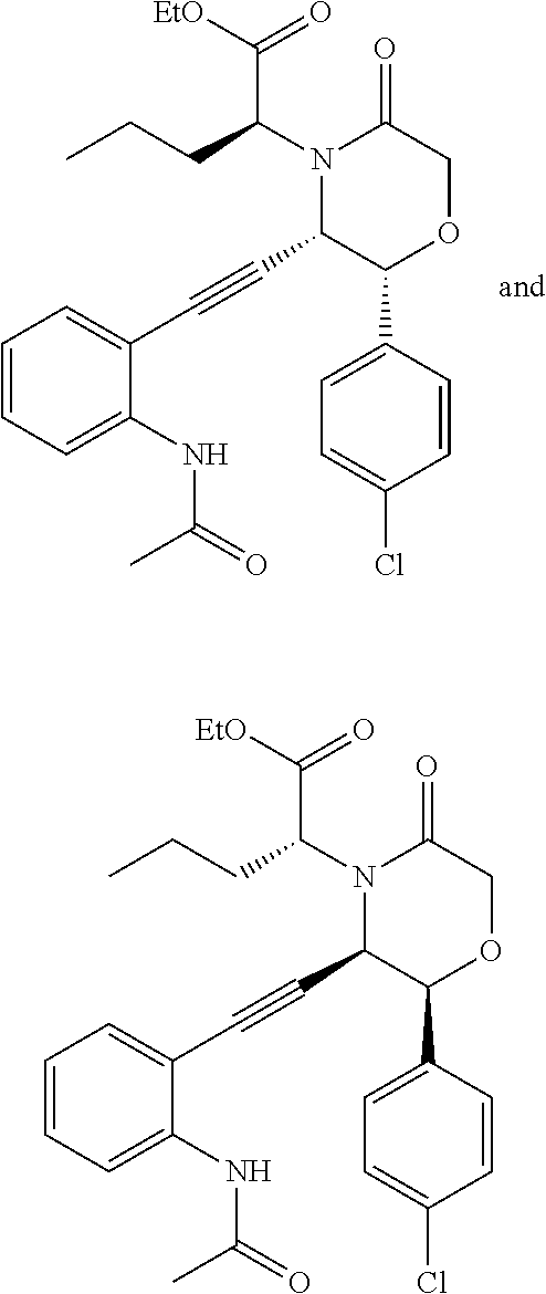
N1(C(CCC)C([EtO])=O)C(C#CC2=CC=CC=C2NC(C)=O)C(C2=CC=C(Cl)C=C2)OCC1=O.N1(C(CCC)C([EtO])=O)C(C#CC2=CC=CC=C2NC(C)=O)C(C2=CC=C(Cl)C=C2)OCC1=O
